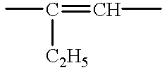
CC(=CC)[C2H5]
